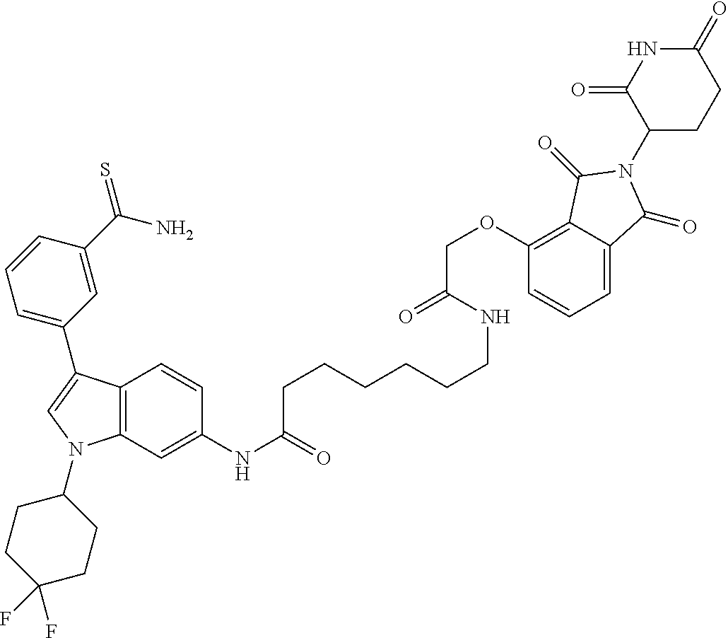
C12=C(C=C(NC(=O)CCCCCCNC(=O)COC3=C4C(=CC=C3)C(=O)N(C3CCC(=O)NC3=O)C4=O)C=C1)N(C1CCC(F)(F)CC1)C=C2C1=CC=CC(C(N)=S)=C1
